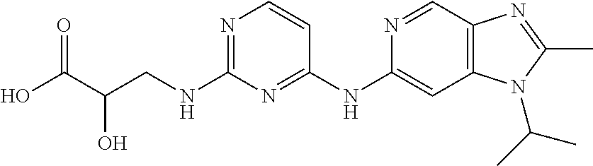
C1(NC2=CC3=C(C=N2)N=C(C)N3C(C)C)=NC(NCC(C(O)=O)O)=NC=C1
